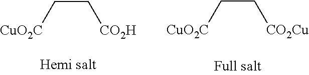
[CO2H]CC[CuO2C].[CO2Cu]CC[CuO2C]
